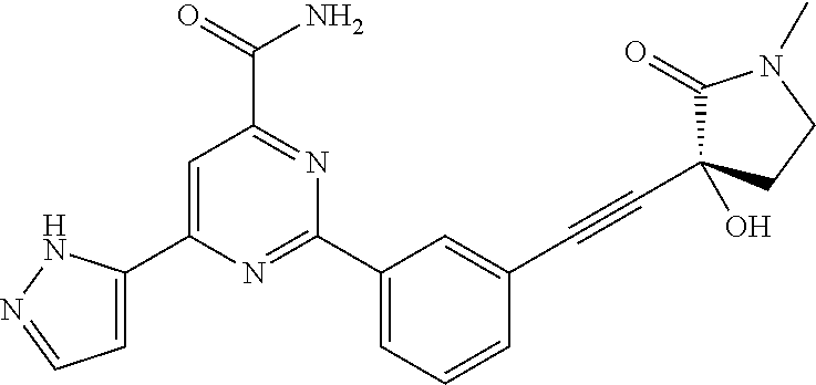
C1=C(C2=CC=NN2)N=C(C2=CC=CC(C#CC3(O)C(=O)N(C)CC3)=C2)N=C1C(=O)N
